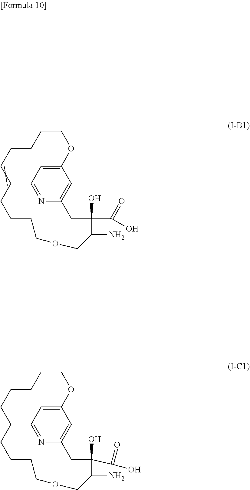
C12=CC=NC(=C1)CC(C(=O)O)(O)C(N)COCCCCCCCCCCO2.C12=CC=NC(=C1)CC(C(=O)O)(O)C(N)COCCCCCCCCCCO2
